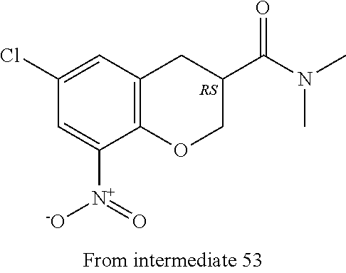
C1([N+]([O-])=O)=CC(Cl)=CC2=C1OCC(C(N(C)C)=O)C2
